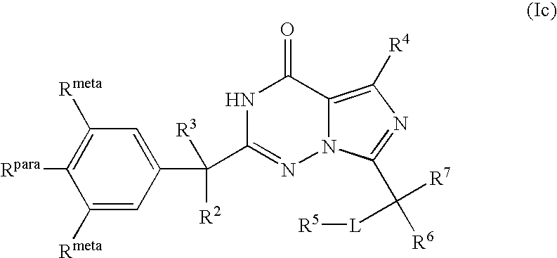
N1C(C(C2=CC([Rmeta])=C([Rpara])C([Rmeta])=C2)([R3])[R2])=NN2C(=C([R4])N=C2C([R6])([R7])[L][R5])C1=O
